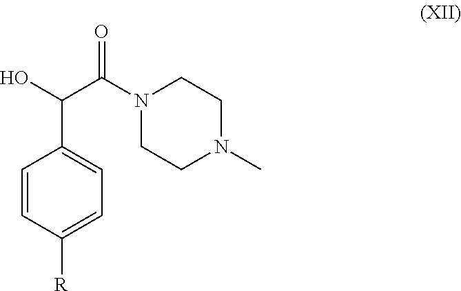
C1=CC([R])=CC=C1C(C(=O)N1CCN(C)CC1)O
